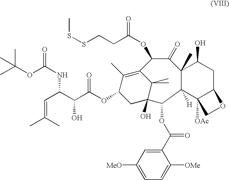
CC(C)(OC(NC(C=C(C)C)C(O)C(=O)OC1C(C)=C2C(C)(C)C(O)(C1)C(OC(=O)C1=CC([MeO])=CC=C1[OMe])C1([H])C(C)(C(=O)C2OC(=O)CCSSC)C(O)CC2C1([OAc])CO2)=O)C
